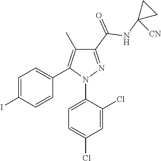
C1=C(I)C=CC(C2=C(C)C(C(=O)NC3([CN])CC3)=NN2C2=CC=C(Cl)C=C2Cl)=C1
